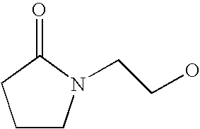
C1CN(CCO)C(=O)C1
